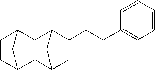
C1=CC2C3C(C1C2)C1C(CCC2=CC=CC=C2)CC3C1
